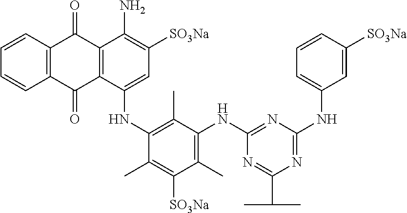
C12=C(C=CC=C1)C(=O)C1=C(C2=O)C(NC2=C(C)C(NC3=NC(NC4=CC=CC([SO3Na])=C4)=NC(C(C)C)=N3)=C(C)C([SO3Na])=C2C)=CC([SO3Na])=C1N
